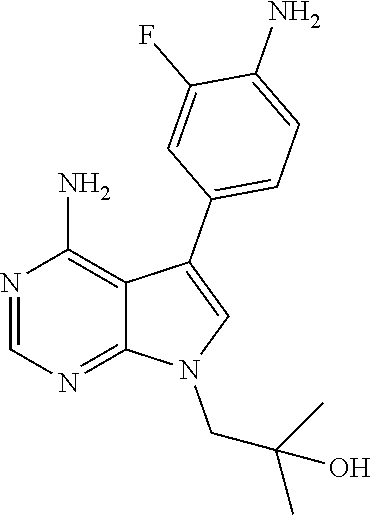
N1=CN=C2C(=C1N)C(C1=CC=C(N)C(F)=C1)=CN2CC(C)(O)C
